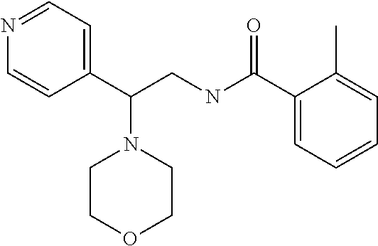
C1(C(CNC(C2=CC=CC=C2C)=O)N2CCOCC2)=CC=NC=C1
